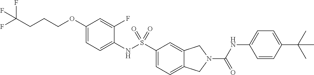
C1(OCCCC(F)(F)F)=CC=C(NS(C2=CC=C3C(=C2)CN(C(NC2=CC=C(C(C)(C)C)C=C2)=O)C3)(=O)=O)C(F)=C1
